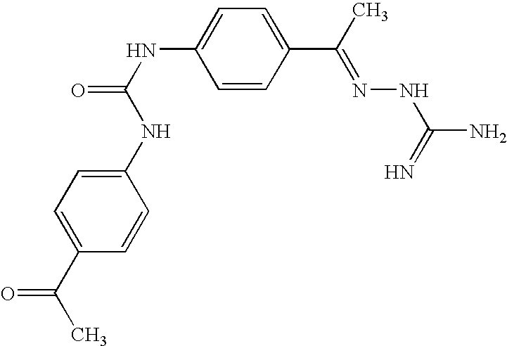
C1=CC(C(=NNC(=N)N)C)=CC=C1NC(=O)NC1=CC=C(C(=O)C)C=C1
